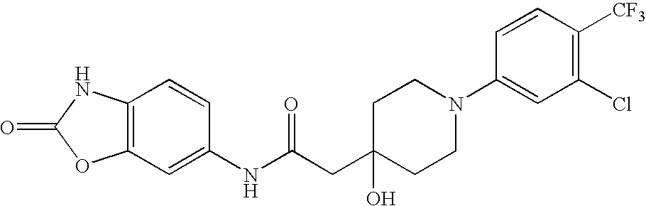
O=C1OC2=C(N1)C=CC(NC(CC1(O)CCN(C3=CC(Cl)=C([CF3])C=C3)CC1)=O)=C2
